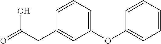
O=C(CC1=CC(OC2=CC=CC=C2)=CC=C1)O
